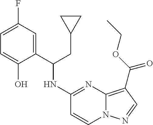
C1=C(F)C=C(C(NC2=NC3=C(C(OCC)=O)C=NN3C=C2)CC2CC2)C(O)=C1
